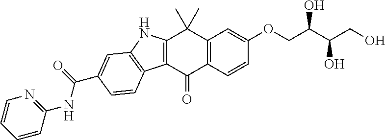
C12=C(C=CC(OCC(C(CO)O)O)=C1)C(=O)C1=C(C2(C)C)NC2=C1C=CC(C(=O)NC1=NC=CC=C1)=C2
